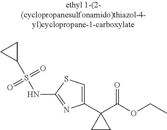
C1(C2(C(=O)OCC)CC2)=CSC(NS(C2CC2)(=O)=O)=N1
